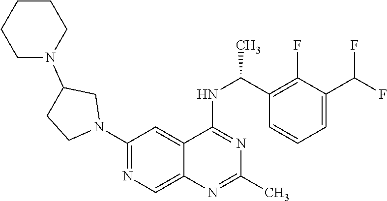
N1(C2=NC=C3C(=C2)C(NC(C2=C(F)C(C(F)F)=CC=C2)C)=NC(C)=N3)CC(N2CCCCC2)CC1
